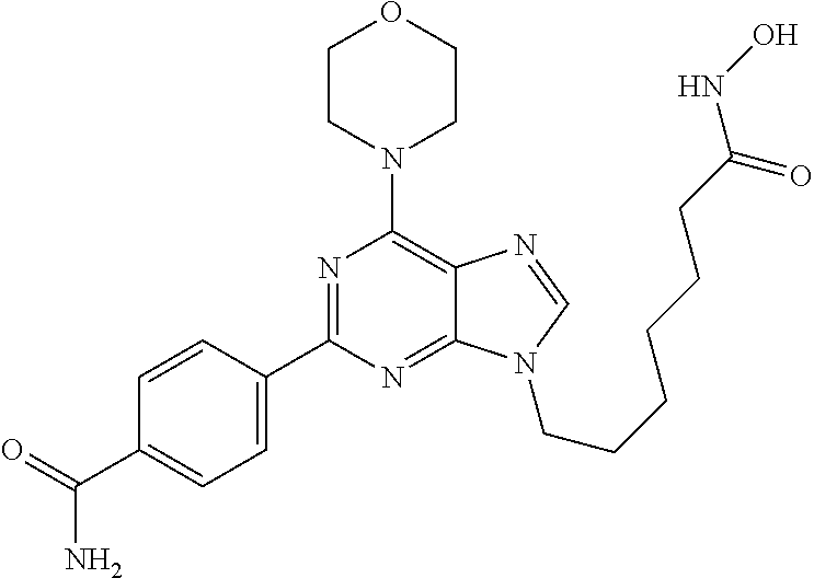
C1CN(C2=C3C(=NC(C4=CC=C(C(N)=O)C=C4)=N2)N(CCCCCCC(NO)=O)C=N3)CCO1
